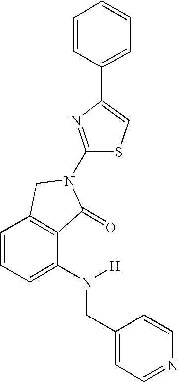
C1=CC=C(N(CC2=CC=NC=C2)[H])C2=C1CN(C1=NC(C3=CC=CC=C3)=CS1)C2=O
